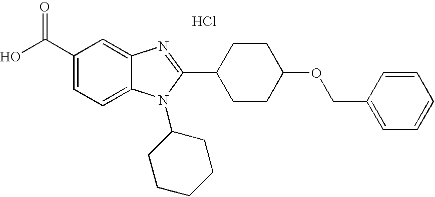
OC(C1=CC=C2C(=C1)N=C(C1CCC(OCC3=CC=CC=C3)CC1)N2C1CCCCC1)=O.Cl
